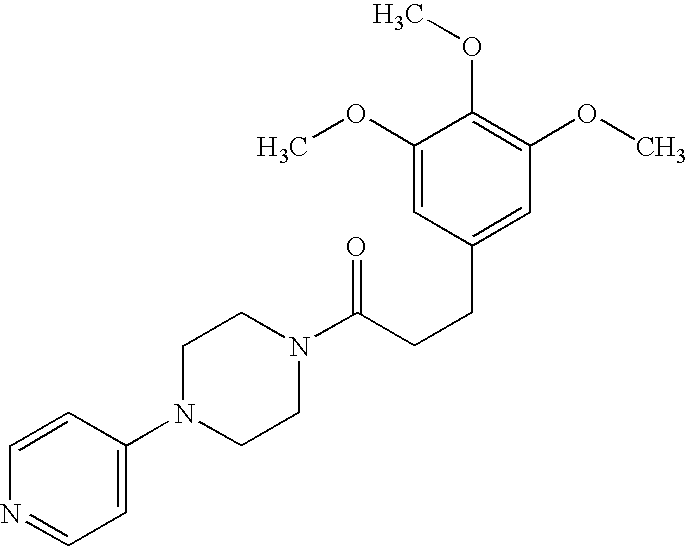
C1(N2CCN(C(CCC3=CC(OC)=C(OC)C(OC)=C3)=O)CC2)=CC=NC=C1
